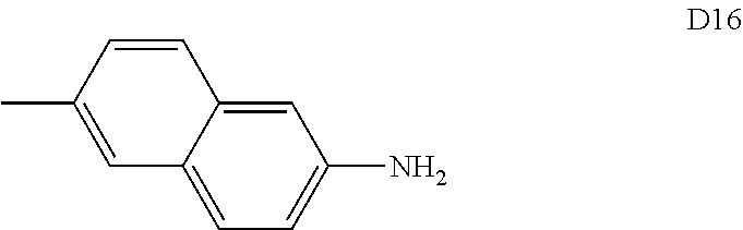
C1=C(N)C=C2C(=C1)C=C(C)C=C2
